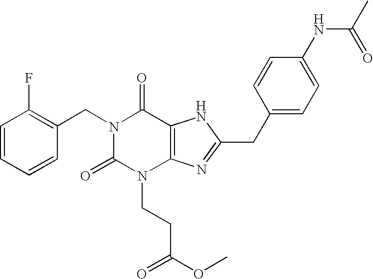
C1=CC=CC(CN2C(=O)N(CCC(OC)=O)C3=C(C2=O)NC(CC2=CC=C(NC(C)=O)C=C2)=N3)=C1F
